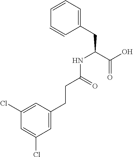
C1=C(CCC(NC(CC2=CC=CC=C2)C(O)=O)=O)C=C(Cl)C=C1Cl
